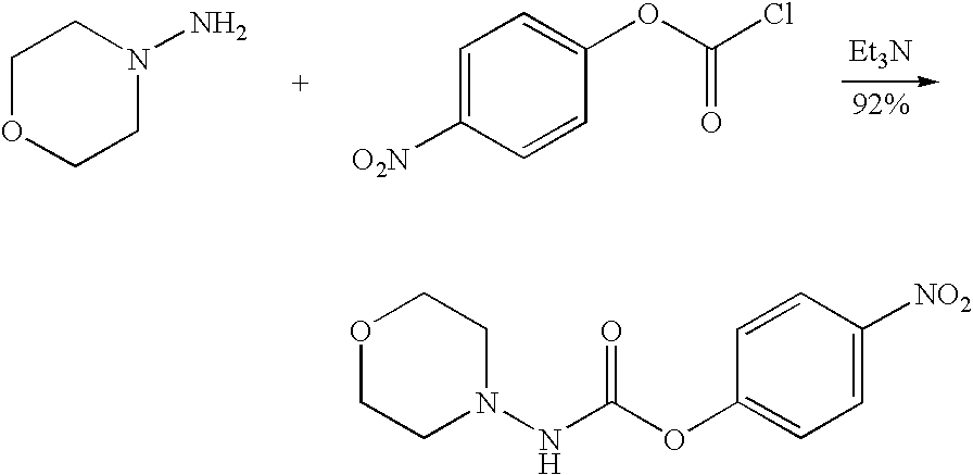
C1OCCN(N)C1.C1=C([O2N])C=CC(OC(Cl)=O)=C1.[Et3N].O1CCN(NC(OC2=CC=C([NO2])C=C2)=O)CC1
